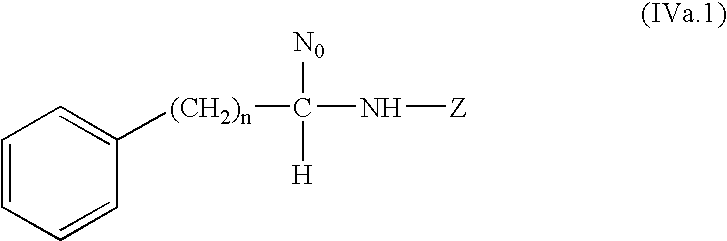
C1=CC=CC([(CH2)n]C([N0])([H])N[Z])=C1
